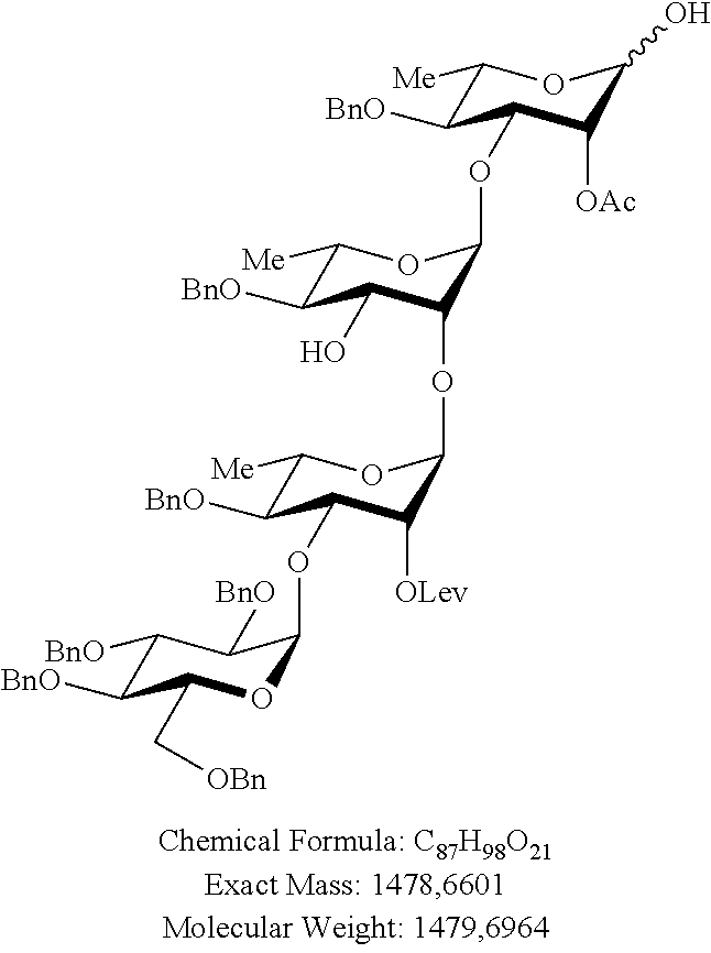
C1([BnO])C([BnO])C(C[OBn])OC(OC2C([BnO])C([Me])OC(OC3C(O)C([BnO])C([Me])OC3OC3C([BnO])C([Me])OC(O)C3[OAc])C2[OLev])C1[BnO]
